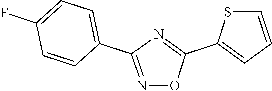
N1=C(C2=CC=C(F)C=C2)N=C(C2=CC=CS2)O1
